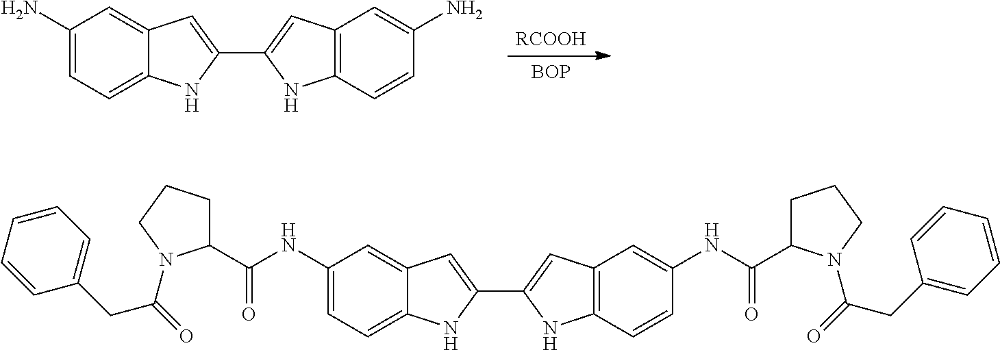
[BOP].[RCOOH].C1(N)=CC=C2C(=C1)C=C(C1=CC3=C(N1)C=CC(N)=C3)N2.C1(NC(C2CCCN2C(=O)CC2=CC=CC=C2)=O)=CC=C2C(=C1)C=C(C1=CC3=C(N1)C=CC(NC(C1CCCN1C(=O)CC1=CC=CC=C1)=O)=C3)N2
